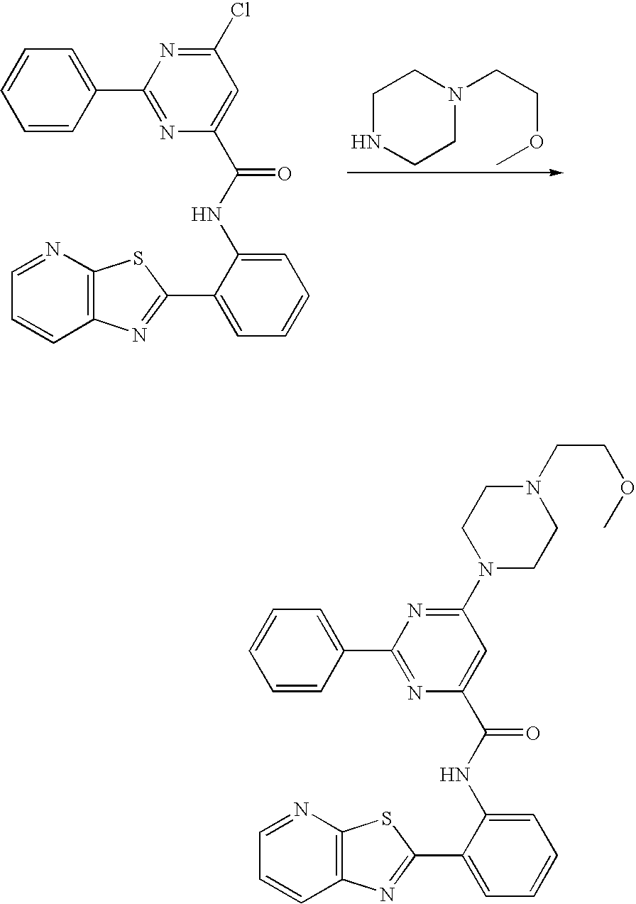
C1(C2=NC3=C(S2)N=CC=C3)=CC=CC=C1NC(C1=CC(Cl)=NC(C2=CC=CC=C2)=N1)=O.C1NCCN(CCOC)C1.C1(C2=NC3=C(S2)N=CC=C3)=CC=CC=C1NC(C1=CC(N2CCN(CCOC)CC2)=NC(C2=CC=CC=C2)=N1)=O
